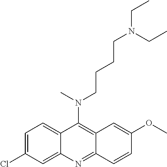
C(N(CC)CCCCN(C1=C2C(=NC3=CC(Cl)=CC=C13)C=CC(OC)=C2)C)C
